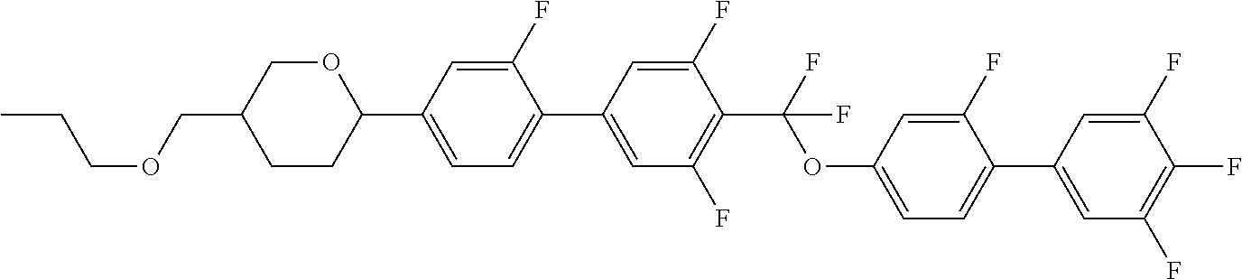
CCCOCC1CCC(C2=CC=C(C3=CC(F)=C(C(F)(OC4=CC=C(C5=CC(F)=C(F)C(F)=C5)C(F)=C4)F)C(F)=C3)C(F)=C2)OC1
